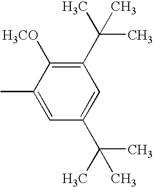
C1=C(C)C([H3CO])=C(C(C)(C)C)C=C1C(C)(C)C
